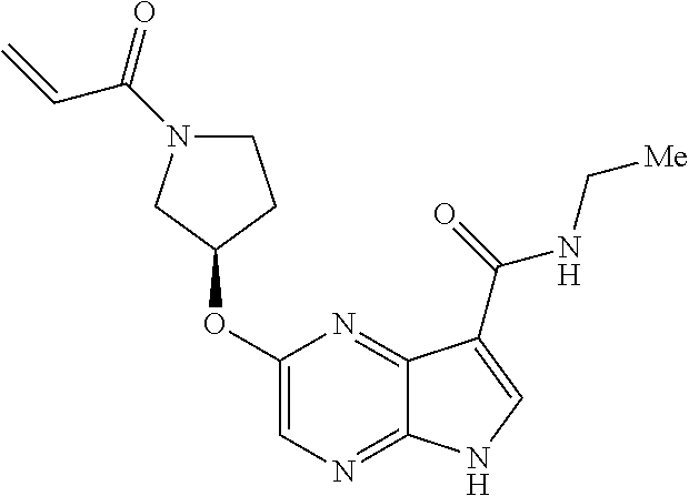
C1(OC2CCN(C(=O)C=C)C2)=CN=C2C(=N1)C(C(=O)NC[Me])=CN2
